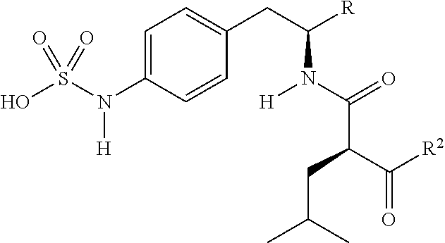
OS(N(C1=CC=C(CC([R])N(C(=O)C(C([R2])=O)CC(C)C)[H])C=C1)[H])(=O)=O
